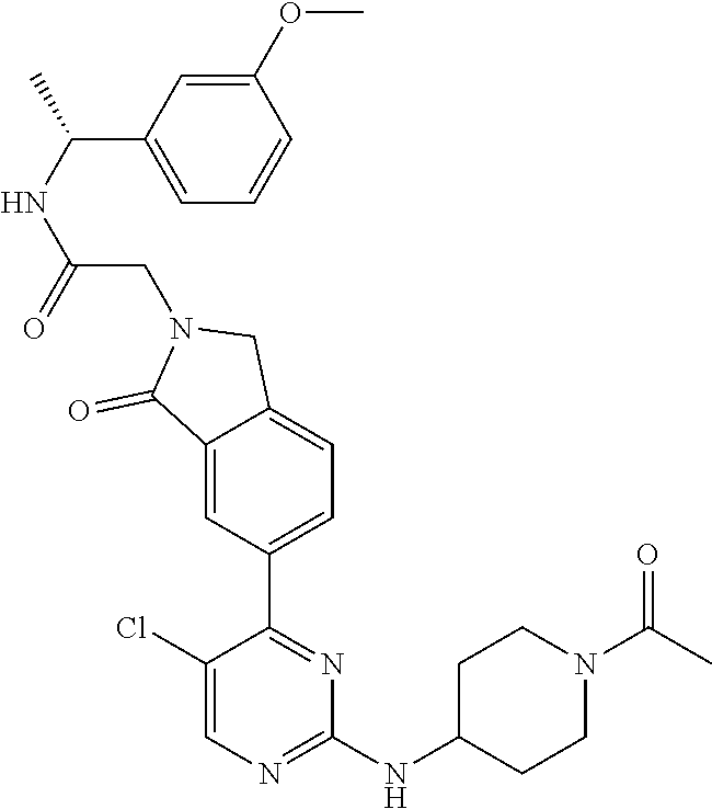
C1(Cl)=CN=C(NC2CCN(C(=O)C)CC2)N=C1C1=CC=C2C(=C1)C(=O)N(CC(NC(C1=CC=CC(OC)=C1)C)=O)C2
